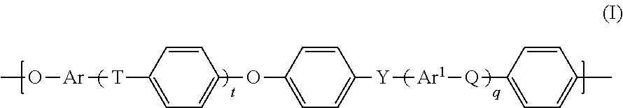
CO[Ar][T]C1=CC=C(OC2=CC=C([Y][Ar1][Q]C3=CC=C(C)C=C3)C=C2)C=C1
